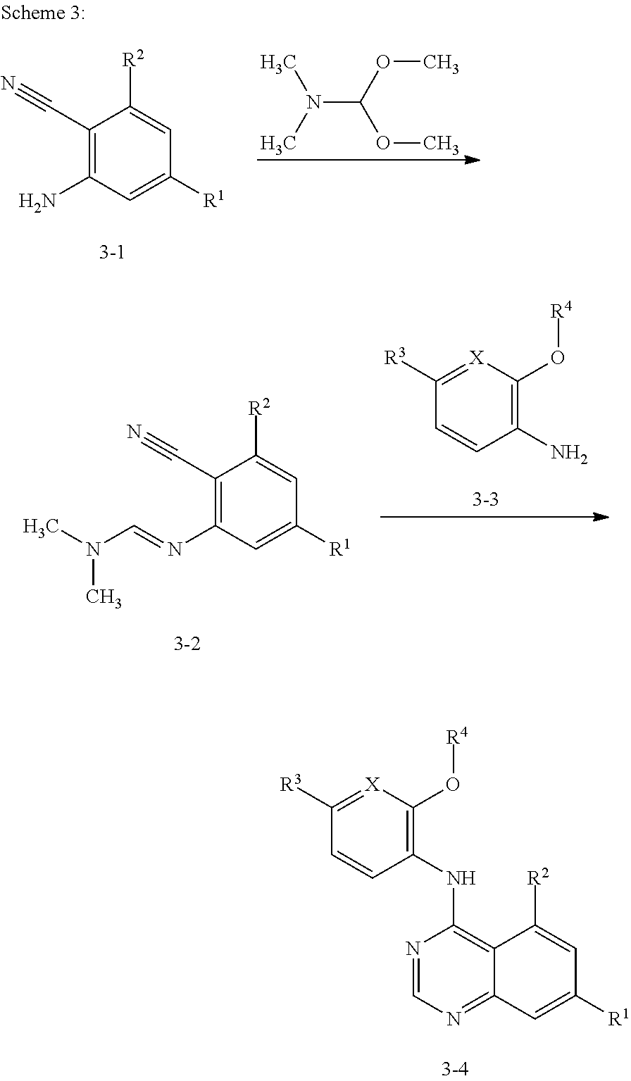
C1([R3])=[X]C(O[R4])=C(NC2=C3C(=NC=N2)C=C([R1])C=C3[R2])C=C1.C1(C#N)=C(N)C=C([R1])C=C1[R2].N(C(OC)OC)(C)C.C1(C#N)=C(N=CN(C)C)C=C([R1])C=C1[R2].C1([R3])=[X]C(O[R4])=C(N)C=C1
